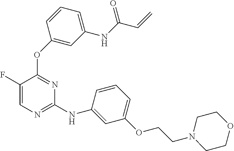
N(C1=NC=C(F)C(OC2=CC(NC(=O)C=C)=CC=C2)=N1)C1=CC(OCCN2CCOCC2)=CC=C1
